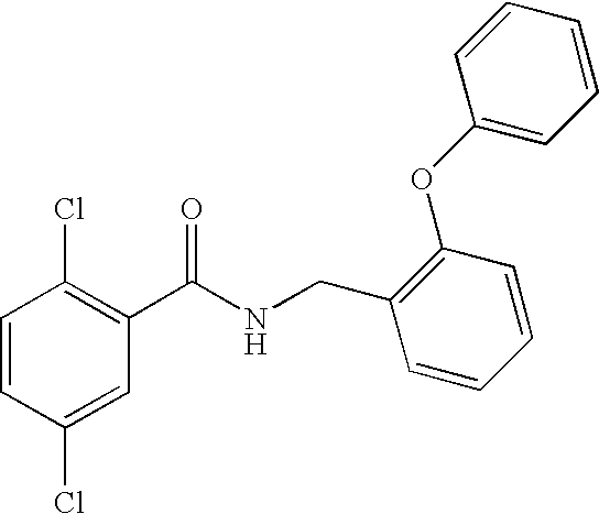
C1=CC(Cl)=CC(C(NCC2=C(OC3=CC=CC=C3)C=CC=C2)=O)=C1Cl
